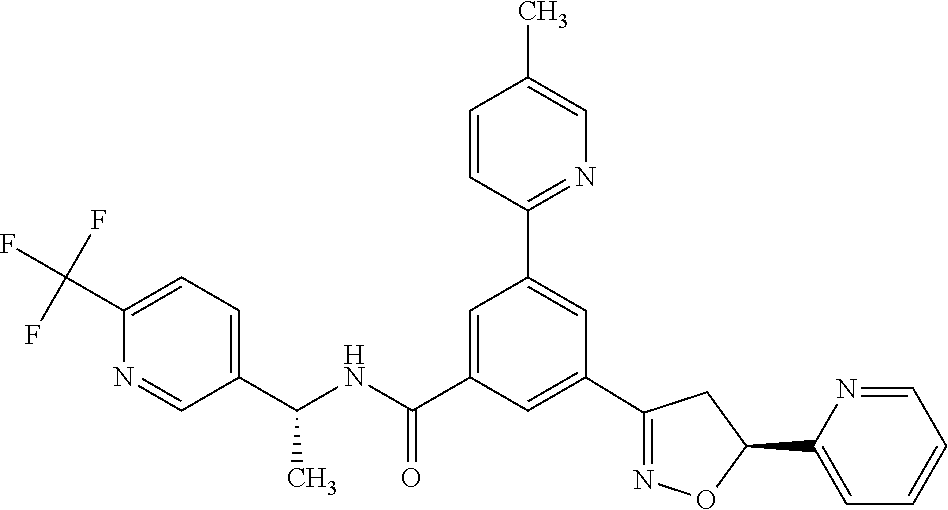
C1(C2=NOC(C3=CC=CC=N3)C2)=CC(C(NC(C2=CC=C(C(F)(F)F)N=C2)C)=O)=CC(C2=NC=C(C)C=C2)=C1
